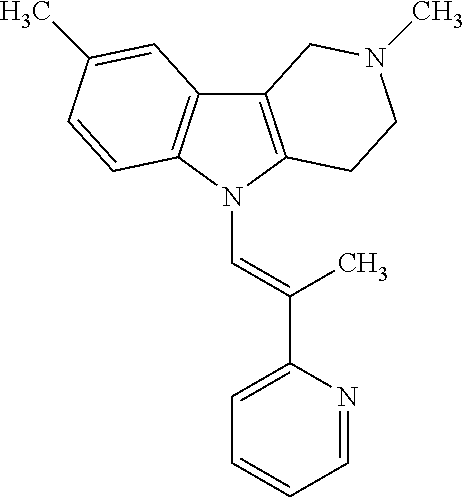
C12=C(N(C=C(C3=CC=CC=N3)C)C3=C1C=C(C)C=C3)CCN(C)C2
